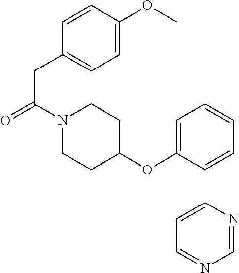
C1(OC2=CC=CC=C2C2=CC=NC=N2)CCN(C(=O)CC2=CC=C(OC)C=C2)CC1
